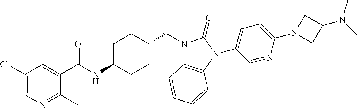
C1(Cl)=CN=C(C)C(C(NC2CCC(CN3C4=C(N(C5=CC=C(N6CC(N(C)C)C6)N=C5)C3=O)C=CC=C4)CC2)=O)=C1
